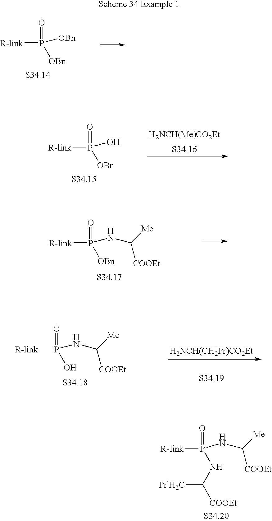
[R-link]P(=O)(NC([COOEt])[Me])NC([COOEt])[PriH2C].[R-link]P(=O)([OBn])[OBn].[R-link]P(=O)(O)[OBn].[H2NCH(Me)CO2Et].[R-link]P(=O)(NC([COOEt])[Me])[OBn].[R-link]P(=O)(NC([COOEt])[Me])O.[H2NCH(CH2Pr)CO2Et]
